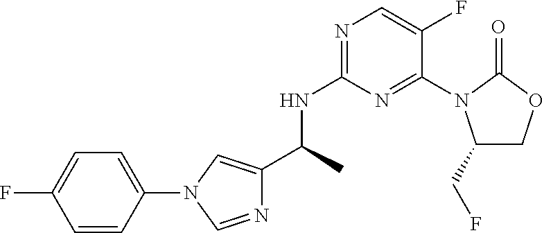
C1=CC(N2C=C(C(NC3=NC=C(F)C(N4C(CF)COC4=O)=N3)C)N=C2)=CC=C1F
